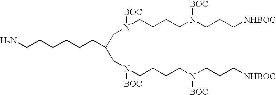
NCCCCCCC(CN([BOC])CCCCN(CCC[NHBOC])[BOC])CN([BOC])CCCCN(CCC[NHBOC])[BOC]
